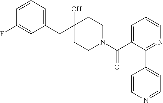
C1(CC2(O)CCN(C(C3=CC=CN=C3C3=CC=NC=C3)=O)CC2)=CC=CC(F)=C1
